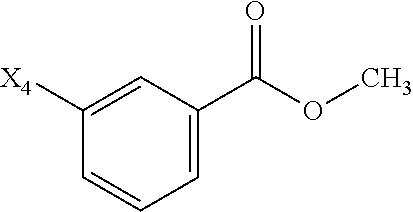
C1=C(C(OC)=O)C=C([X4])C=C1
